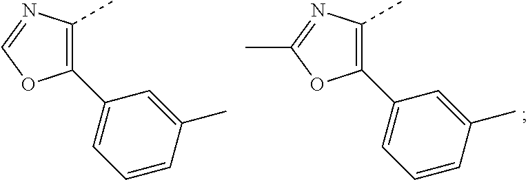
C1(C2=CC=CC(C)=C2)=C(C)N=C(C)O1.C1(C2=CC=CC(C)=C2)=C(C)N=CO1
